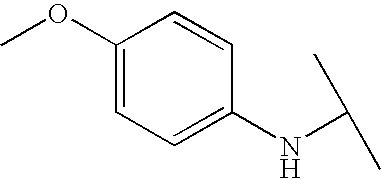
C1(OC)=CC=C(NC(C)C)C=C1
